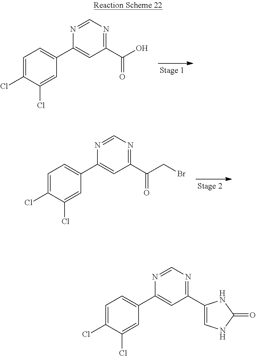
C1=C(Cl)C(Cl)=CC(C2=CC(C(O)=O)=NC=N2)=C1.C1=C(Cl)C(Cl)=CC(C2=CC(C(=O)CBr)=NC=N2)=C1.C1=C(Cl)C(Cl)=CC(C2=CC(C3=CNC(=O)N3)=NC=N2)=C1
